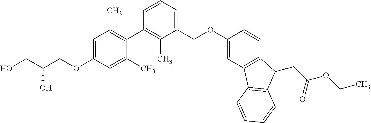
C1=C(OCC(CO)O)C=C(C)C(C2=C(C)C(COC3=CC4=C(C=C3)C(CC(=O)OCC)C3=C4C=CC=C3)=CC=C2)=C1C
